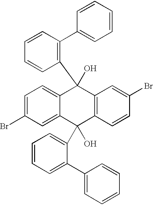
C1(C2=C(C3(O)C4=CC=C(Br)C=C4C(O)(C4=CC=CC=C4C4=CC=CC=C4)C4=C3C=C(Br)C=C4)C=CC=C2)=CC=CC=C1
